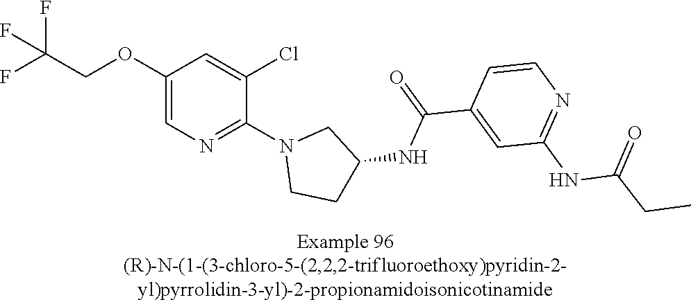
C1(OCC(F)(F)F)=CN=C(N2CCC(NC(C3=CC(NC(CC)=O)=NC=C3)=O)C2)C(Cl)=C1
